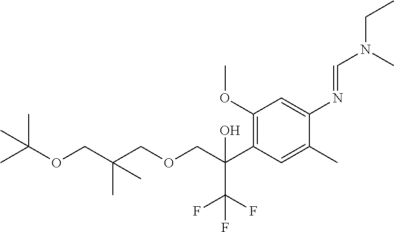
C1(OC)=C(C(COCC(COC(C)(C)C)(C)C)(O)C(F)(F)F)C=C(C)C(N=CN(CC)C)=C1
